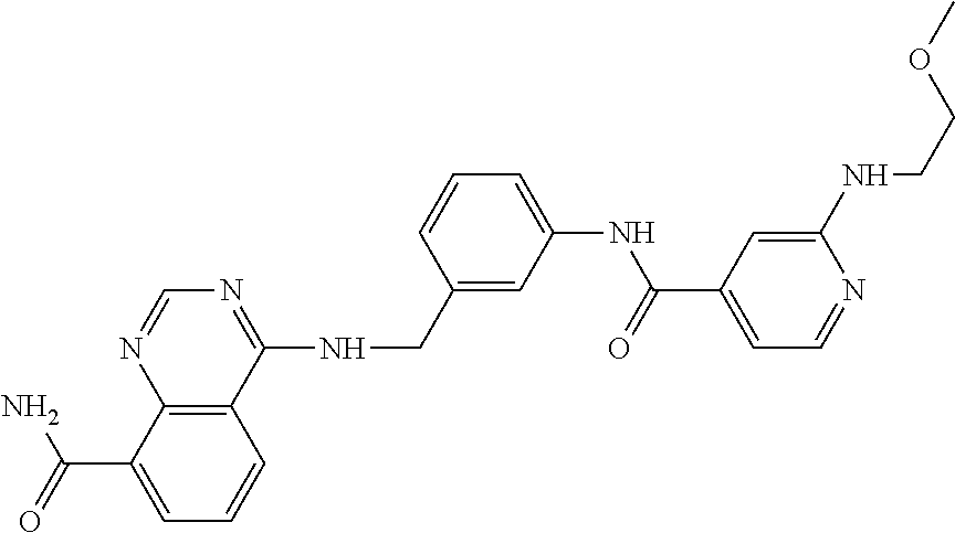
C12=C(C(NCC3=CC(NC(=O)C4=CC=NC(NCCOC)=C4)=CC=C3)=NC=N1)C=CC=C2C(=O)N
